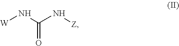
[W]NC(N[Z])=O
